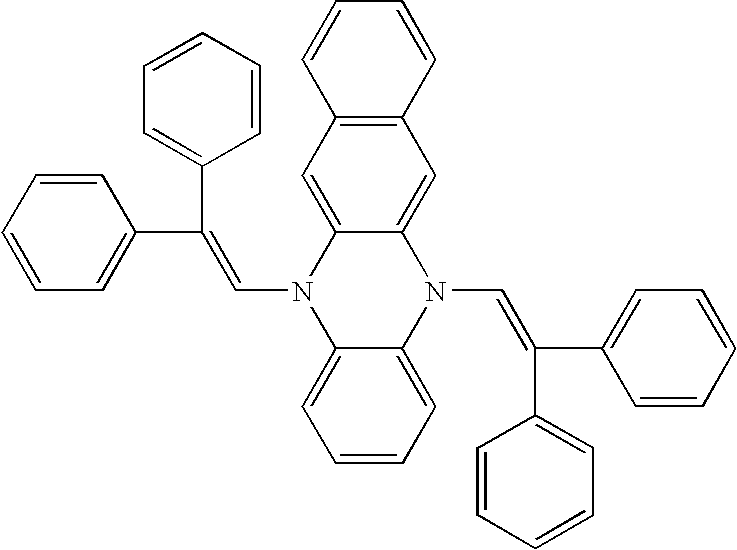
C(C1=CC=CC=C1)(=CN1C2=CC=CC=C2N(C=C(C2=CC=CC=C2)C2=CC=CC=C2)C2=CC3=C(C=C12)C=CC=C3)C1=CC=CC=C1
